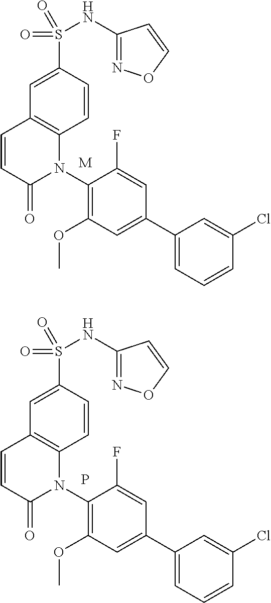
C1(S(=O)(=O)NC2=NOC=C2)=CC2=C(C=C1)N(C1=C(OC)C=C(C3=CC=CC(Cl)=C3)C=C1F)C(=O)C=C2.[M].C1(S(=O)(=O)NC2=NOC=C2)=CC2=C(C=C1)N(C1=C(OC)C=C(C3=CC=CC(Cl)=C3)C=C1F)C(=O)C=C2.P
